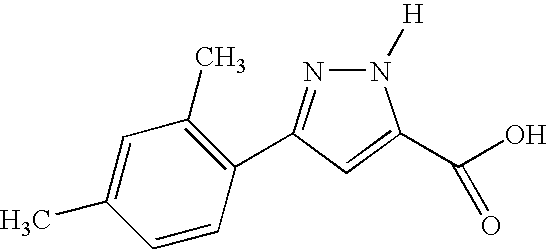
N1=C(C2=C(C)C=C(C)C=C2)C=C(C(O)=O)N1[H]
